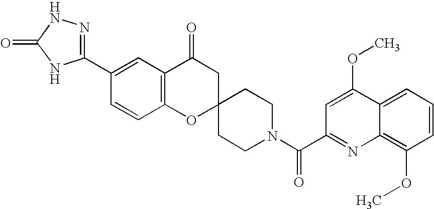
C12=C(C(=O)CC3(O1)CCN(C(C1=NC4=C(OC)C=CC=C4C(OC)=C1)=O)CC3)C=C(C1=NNC(=O)N1)C=C2
